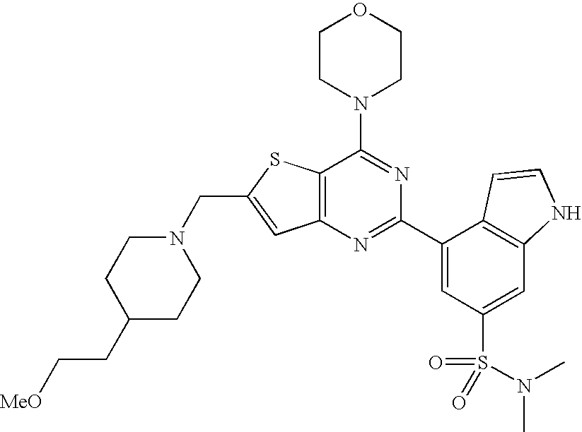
N1(CC2=CC3=C(S2)C(N2CCOCC2)=NC(C2=CC(S(N(C)C)(=O)=O)=CC4=C2C=CN4)=N3)CCC(CC[MeO])CC1
